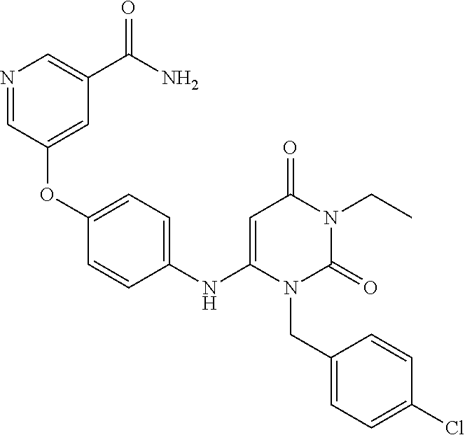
N1=CC(OC2=CC=C(NC3=CC(=O)N(CC)C(=O)N3CC3=CC=C(Cl)C=C3)C=C2)=CC(C(N)=O)=C1
